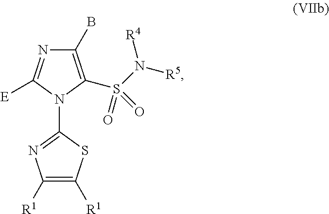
C1([R1])=C([R1])SC(N2C(S(N([R5])[R4])(=O)=O)=C(B)N=C2[E])=N1
